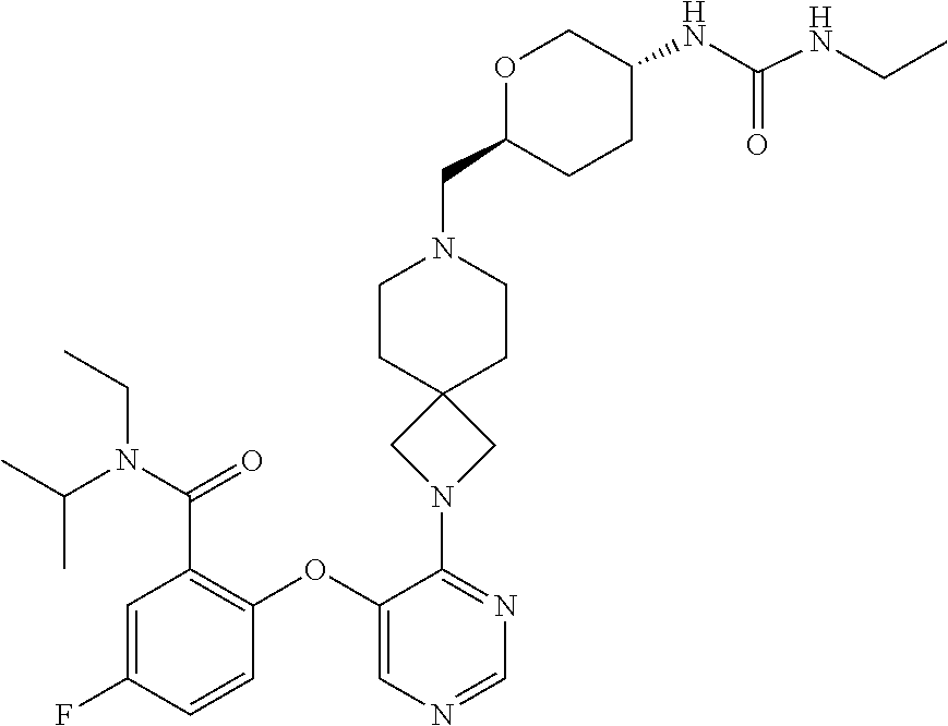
C(N(C(C1=C(OC2=CN=CN=C2N2CC3(C2)CCN(CC2CCC(NC(=O)NCC)CO2)CC3)C=CC(F)=C1)=O)CC)(C)C
